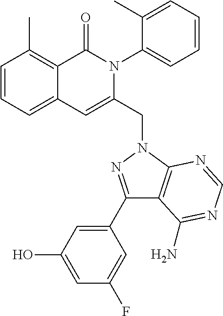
C1=CC=C2C(=C1C)C(=O)N(C1=CC=CC=C1C)C(CN1C3=C(C(C4=CC(O)=CC(F)=C4)=N1)C(N)=NC=N3)=C2
